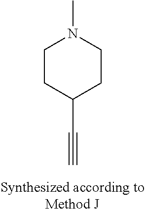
C1(C#C)CCN(C)CC1
